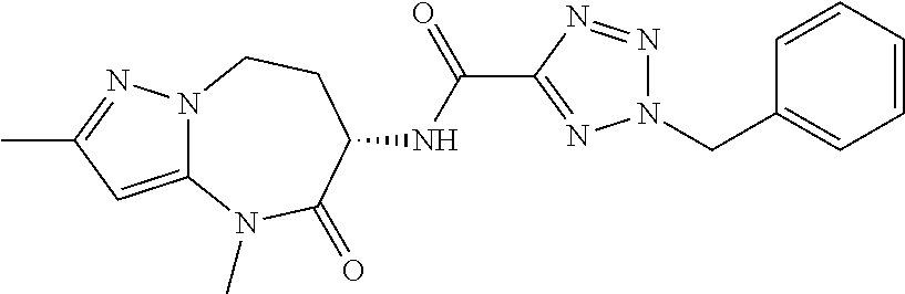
C1(C(=O)NC2CCN3C(=CC(C)=N3)N(C)C2=O)=NN(CC2=CC=CC=C2)N=N1
